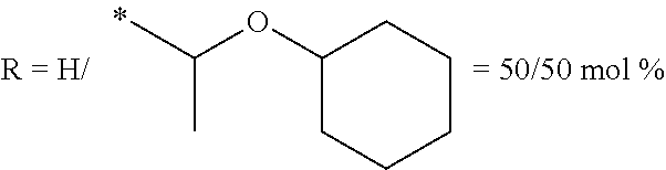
O(C(C)C)C1CCCCC1
